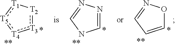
[T3]1:[T2][T1]:[T5]:[T4]:1.C1=NN=CN1.C1=CC=NO1
